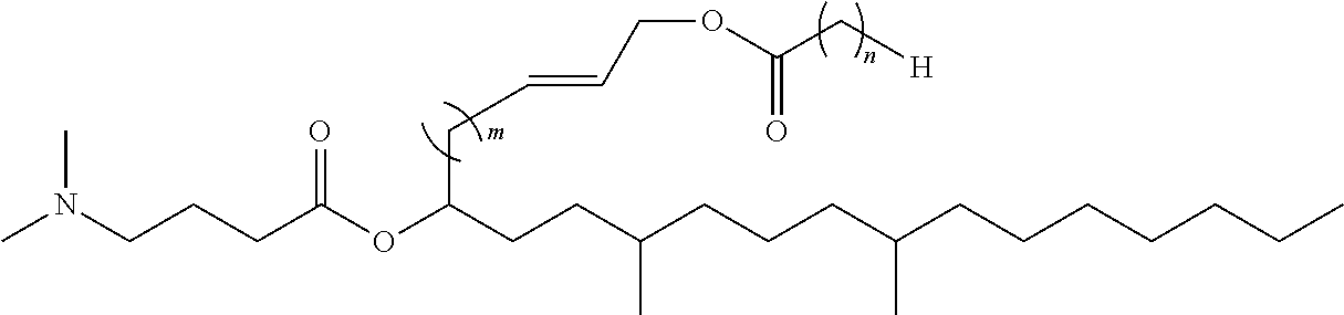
[m].CN(CCCC(OC(CCC(CCCC(CCCCCCC)C)C)CC=CCOC(C[H])=O)=O)C
